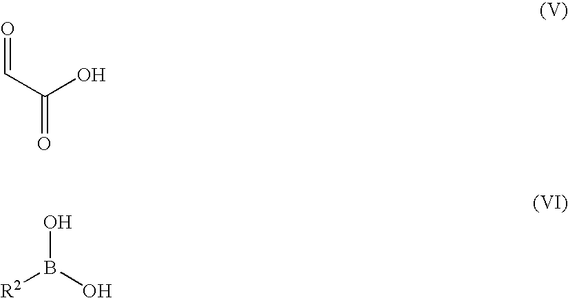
O=CC(O)=O.[R2]B(O)O
